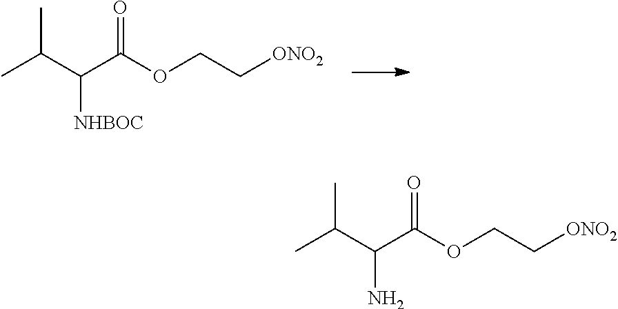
CC(C(C(OCC[ONO2])=O)[NHBOC])C.CC(C(C(OCC[ONO2])=O)N)C
